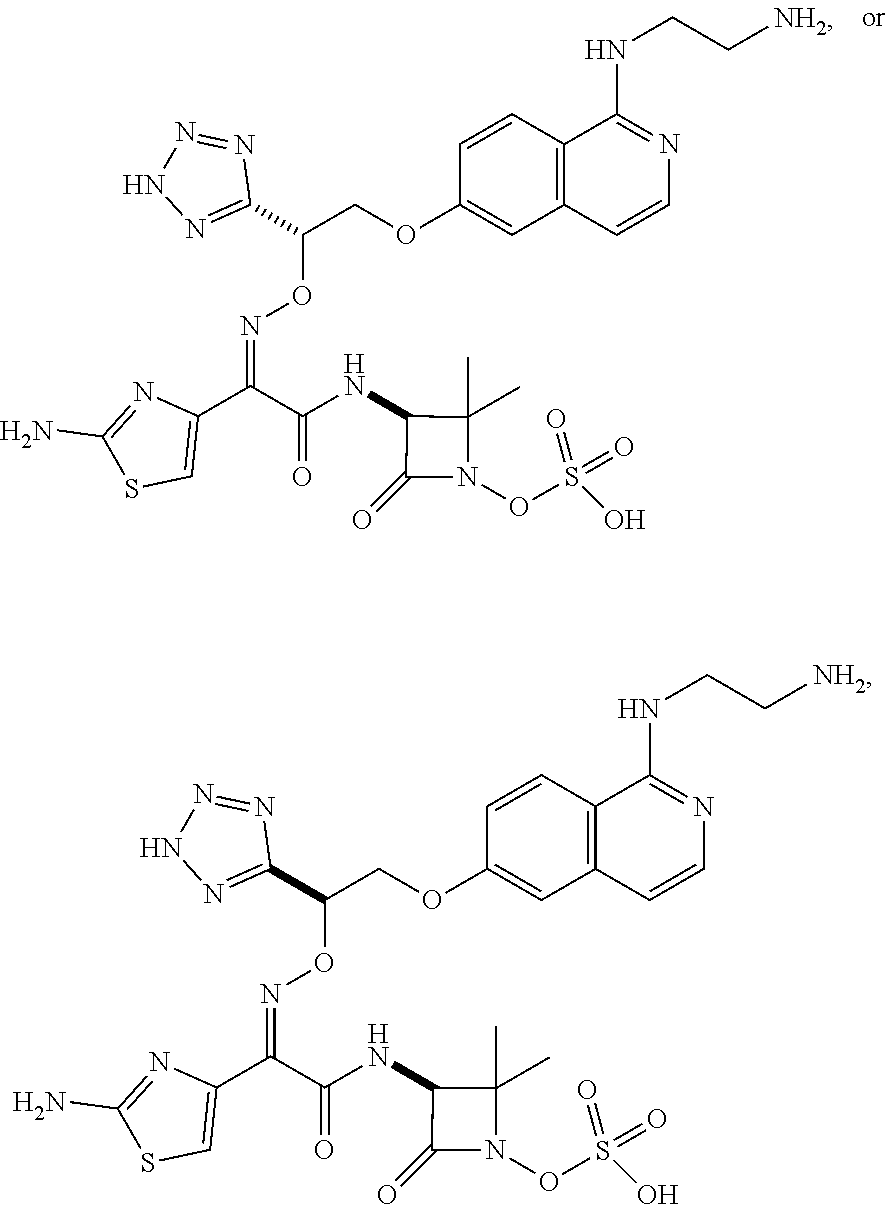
C1(OCC(ON=C(C2=CSC(N)=N2)C(NC2C(C)(C)N(OS(O)(=O)=O)C2=O)=O)C2=NNN=N2)=CC2=C(C=C1)C(NCC[NH2])=NC=C2.C1(OCC(ON=C(C2=CSC(N)=N2)C(NC2C(C)(C)N(OS(O)(=O)=O)C2=O)=O)C2=NNN=N2)=CC2=C(C=C1)C(NCC[NH2])=NC=C2
